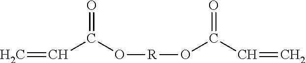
C(C(O[R]OC(C=C)=O)=O)=C
